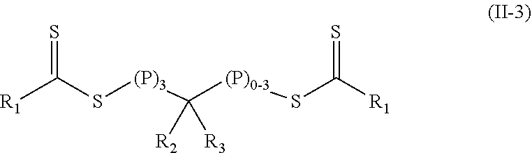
C(S[(P)3]C(PSC([R1])=S)([R2])[R3])([R1])=S
